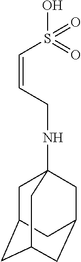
S(C=CCNC12CC3CC(CC(C1)C3)C2)(=O)(=O)O
